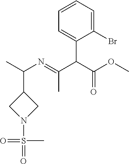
C(N=C(C(C(OC)=O)C1=CC=CC=C1Br)C)(C)C1CN(S(=O)(C)=O)C1
